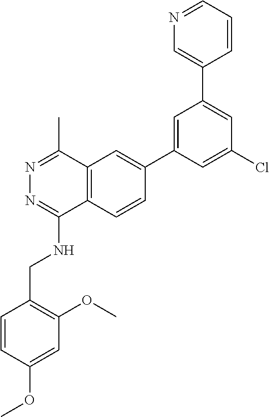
C1=C(C2=CC3=C(C=C2)C(NCC2=C(OC)C=C(OC)C=C2)=NN=C3C)C=C(Cl)C=C1C1=CN=CC=C1
